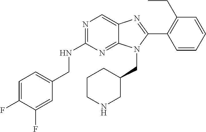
C1=C(F)C(F)=CC(CNC2=NC=C3C(=N2)N(CC2CCCNC2)C(C2=C(CC)C=CC=C2)=N3)=C1
